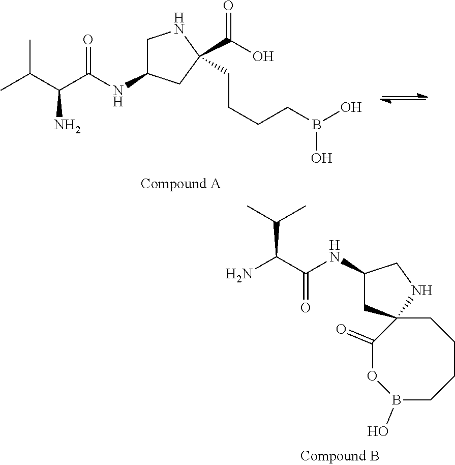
C1(NC(C(N)C(C)C)=O)CC2(NC1)C(=O)OB(O)CCCC2.C1C(NC(C(C(C)C)N)=O)CC(C(O)=O)(CCCCB(O)O)N1
